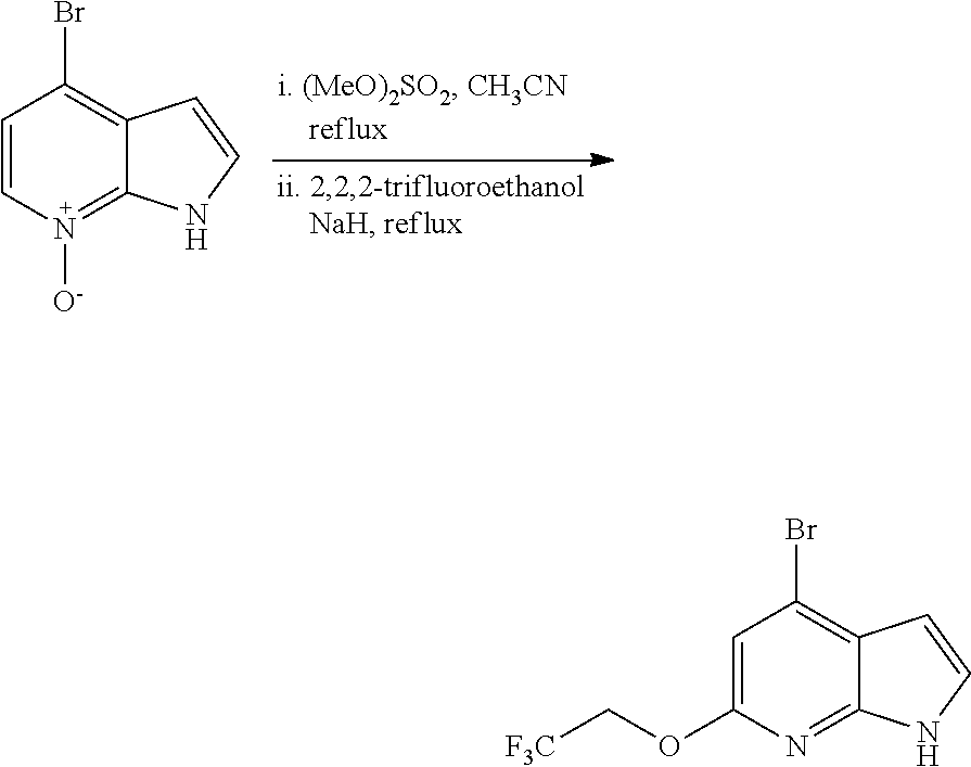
C1=CN([O-])=C2C(=C1Br)C=CN2.[F3C]COC1=CC(Br)=C2C(=N1)NC=C2
